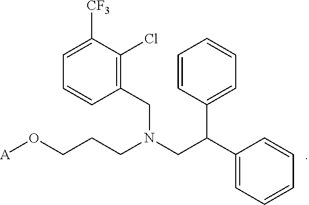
[A]OCCCN(CC(C1=CC=CC=C1)C1=CC=CC=C1)CC1=C(Cl)C([CF3])=CC=C1
